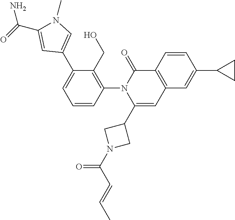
C1=CC(N2C(C3CN(C(C=CC)=O)C3)=CC3=C(C2=O)C=CC(C2CC2)=C3)=C(CO)C(C2=CN(C)C(C(N)=O)=C2)=C1
